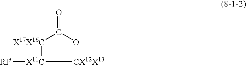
[X17X16C]1[X11C]([Rfe])[CX12X13]OC1=O
